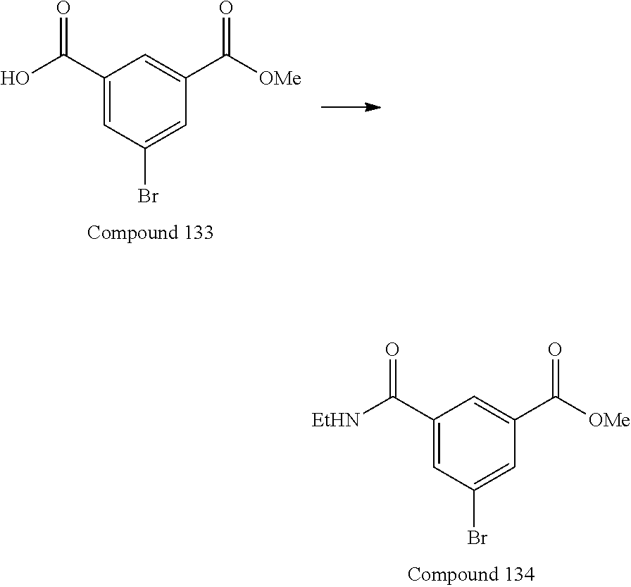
C1(C([EtHN])=O)=CC(Br)=CC(C([OMe])=O)=C1.C1(C(O)=O)=CC(Br)=CC(C([OMe])=O)=C1
